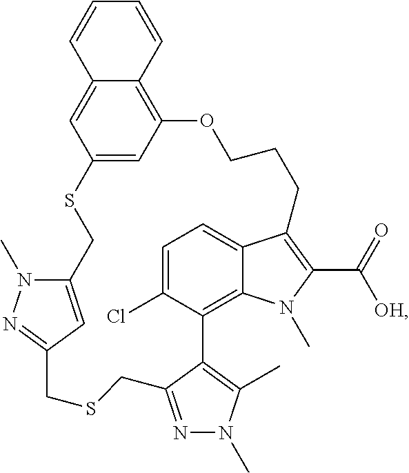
C1=CC=CC2=CC3=CC(=C12)OCCCC1=C(C([OH])=O)N(C)C2=C(C(Cl)=CC=C21)C1=C(C)N(C)N=C1CSCC1=NN(C)C(=C1)CS3
